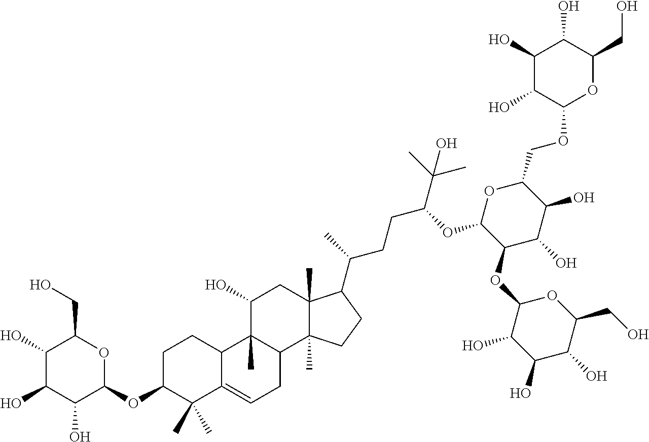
C1(O)C(O)C(O)C(OC2C(C)(C)C3=CCC4C(C)(C3CC2)C(O)CC2(C)C4(C)CCC2C(C)CCC(C(C)(C)O)OC2C(OC3C(O)C(O)C(O)C(CO)O3)C(O)C(O)C(COC3OC(CO)C(O)C(O)C3O)O2)OC1CO
